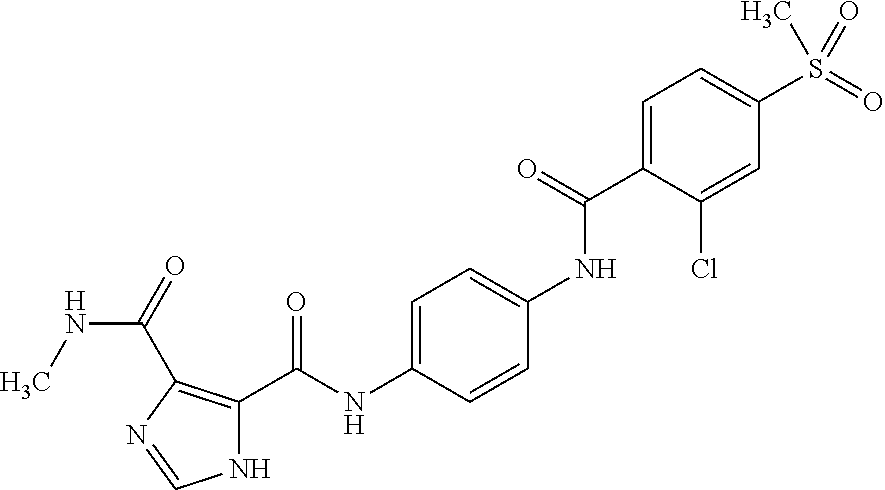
C1=C(C(NC2=CC=C(NC(C3=C(C(=O)NC)N=CN3)=O)C=C2)=O)C(Cl)=CC(S(=O)(=O)C)=C1
